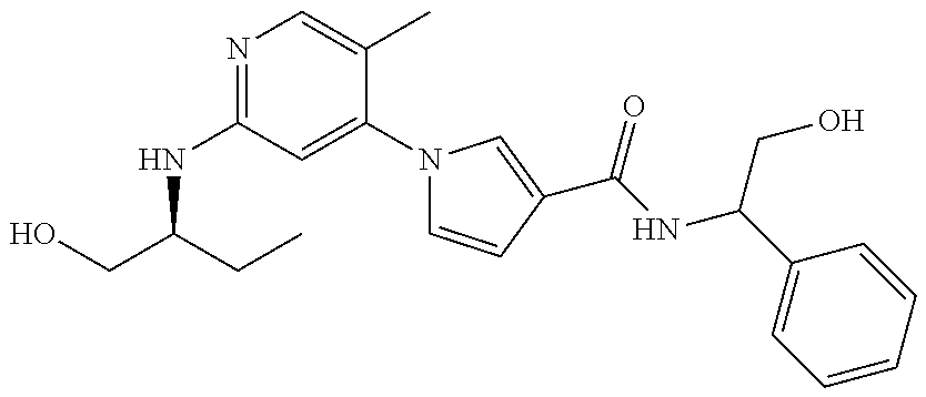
C(NC1=NC=C(C)C(N2C=CC(C(NC(C3=CC=CC=C3)CO)=O)=C2)=C1)(CC)CO
